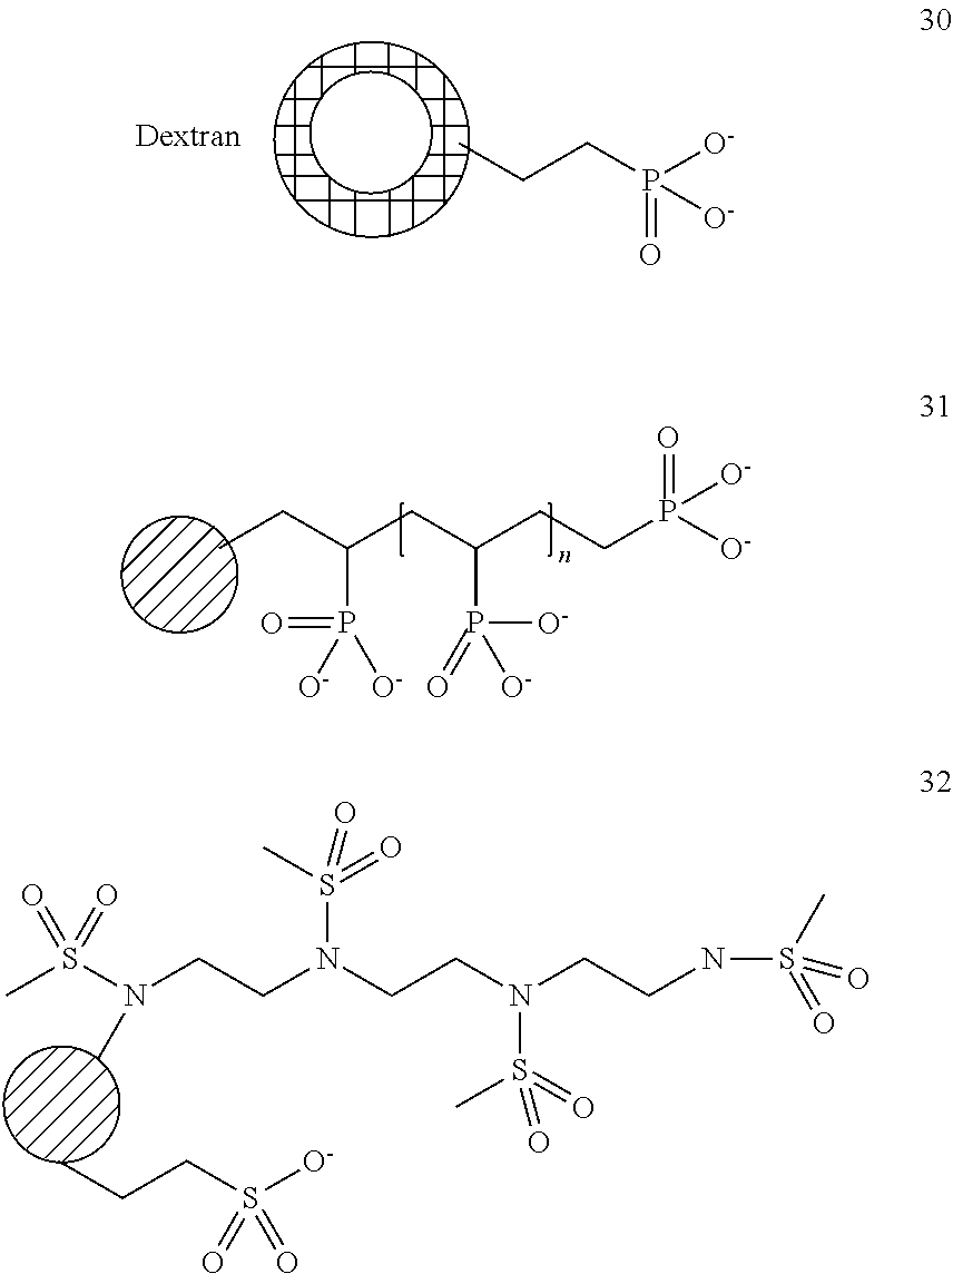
CCCP([O-])(=O)[O-].CCC(CC(CCP(=O)([O-])[O-])P(=O)([O-])[O-])P([O-])([O-])=O.CS(=O)(N(CCN(CCN(CCNS(=O)(C)=O)S(C)(=O)=O)S(=O)(C)=O)C)=O.CCCS([O-])(=O)=O
